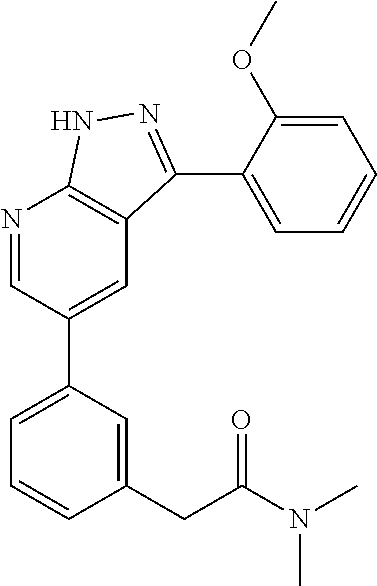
N1=CC(C2=CC=CC(CC(=O)N(C)C)=C2)=CC2=C1NN=C2C1=CC=CC=C1OC
